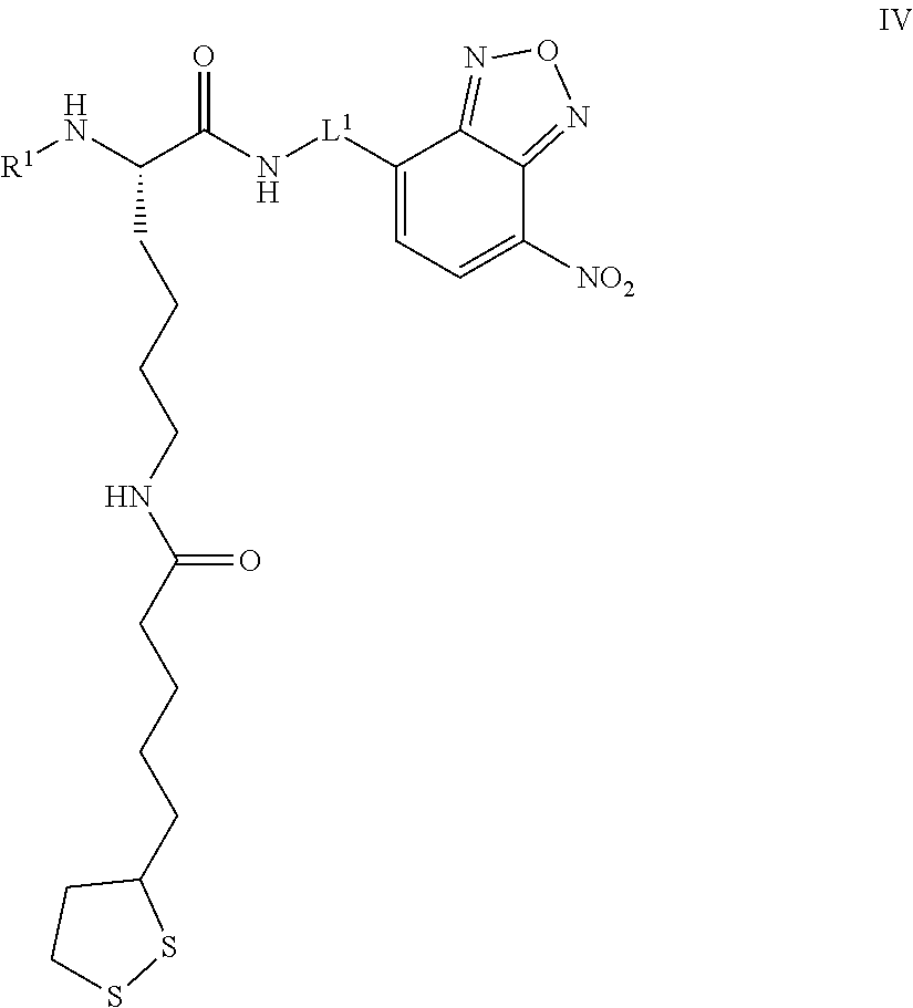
C1([L1]NC(C(N[R1])CCCCNC(CCCCC2CCSS2)=O)=O)=CC=C([NO2])C2=NON=C12
